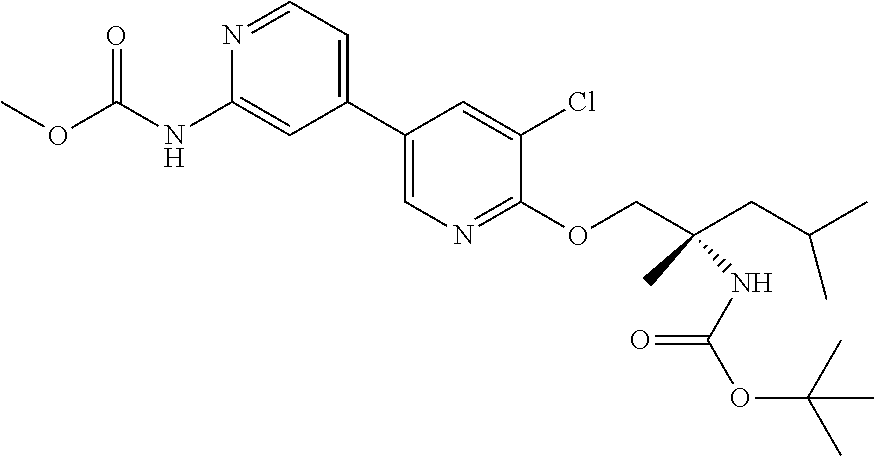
C1(C2=CC=NC(NC(OC)=O)=C2)=CN=C(OCC(CC(C)C)(NC(OC(C)(C)C)=O)C)C(Cl)=C1
